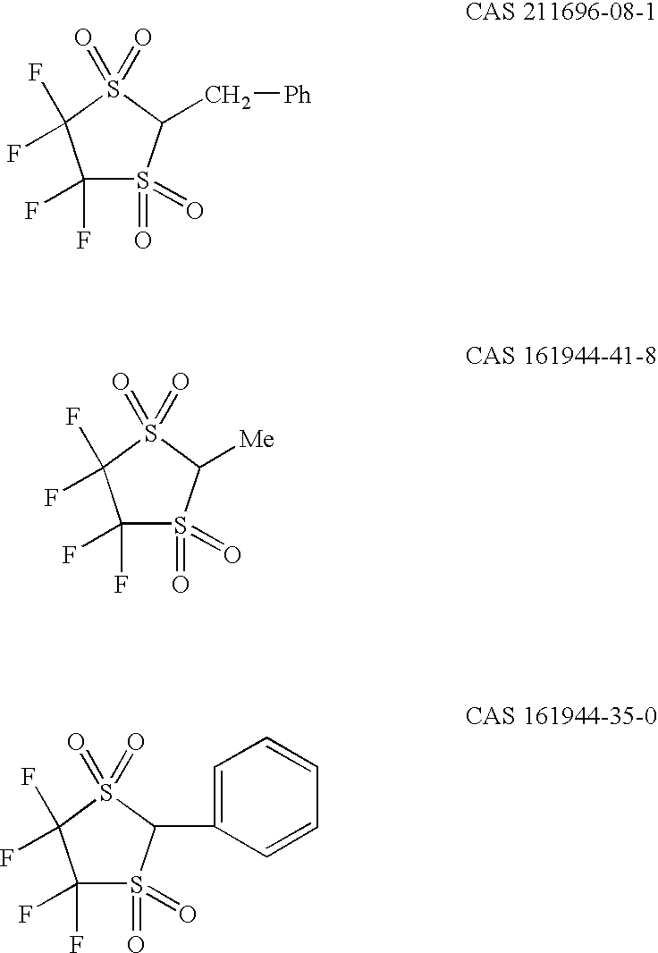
C1(F)(F)S(=O)(=O)C(C[Ph])S(=O)(=O)C1(F)F.C1(F)(F)S(=O)(=O)C([Me])S(=O)(=O)C1(F)F.C1(F)(F)S(=O)(=O)C(C2=CC=CC=C2)S(=O)(=O)C1(F)F
